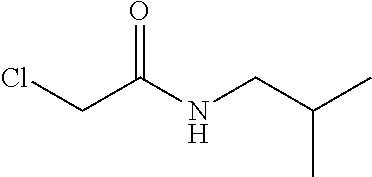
ClCC(NCC(C)C)=O
